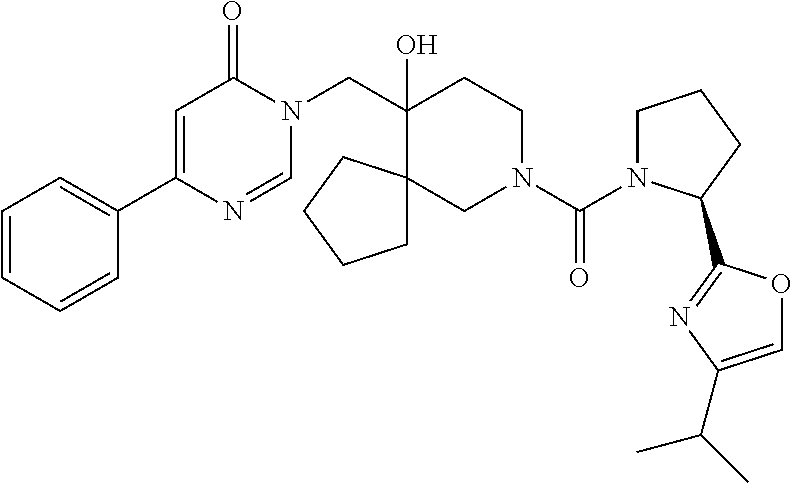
C1=CC=CC(C2=CC(=O)N(CC3(O)CCN(C(=O)N4CCCC4C4=NC(C(C)C)=CO4)CC34CCCC4)C=N2)=C1
